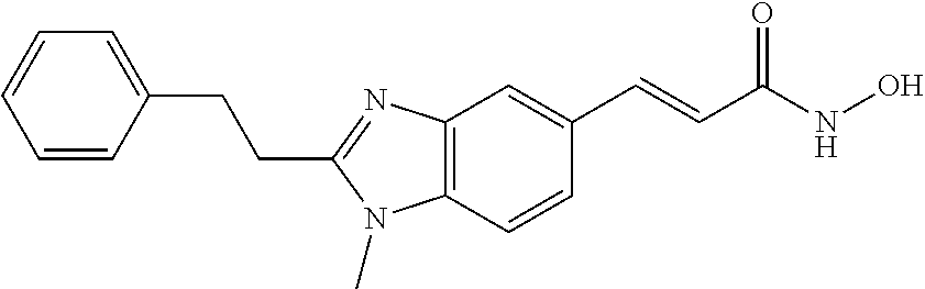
C1=CC(CCC2=NC3=C(N2C)C=CC(C=CC(NO)=O)=C3)=CC=C1
